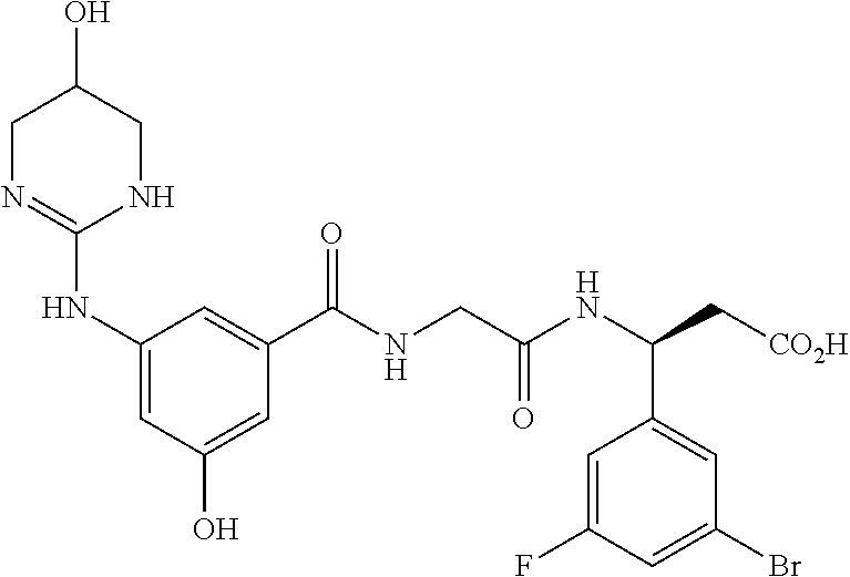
C1(NC2=NCC(O)CN2)=CC(O)=CC(C(NCC(NC(C[CO2H])C2=CC(Br)=CC(F)=C2)=O)=O)=C1
